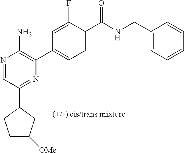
N1=CC(C2CCC([OMe])C2)=NC(C2=CC=C(C([NH]CC3=CC=CC=C3)=O)C(F)=C2)=C1N
